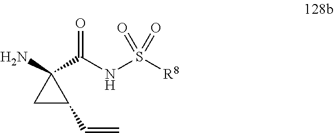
NC1(C(NS([R8])(=O)=O)=O)CC1C=C
